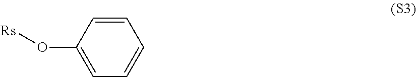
C1=C(O[Rs])C=CC=C1
